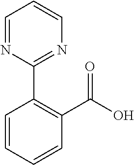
C1=CC=CC(C(O)=O)=C1C1=NC=CC=N1
